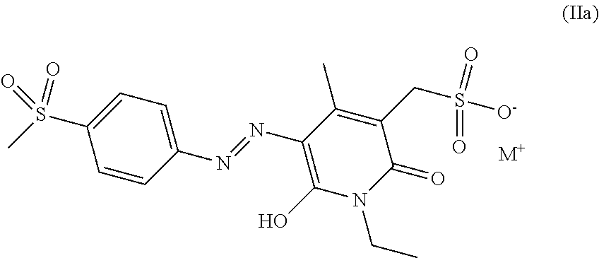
C1=CC(N=NC2=C(O)N(CC)C(=O)C(CS([O-])(=O)=O)=C2C)=CC=C1S(C)(=O)=O.[M+]
